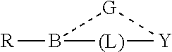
[R]B1[(L)][Y][G]1
